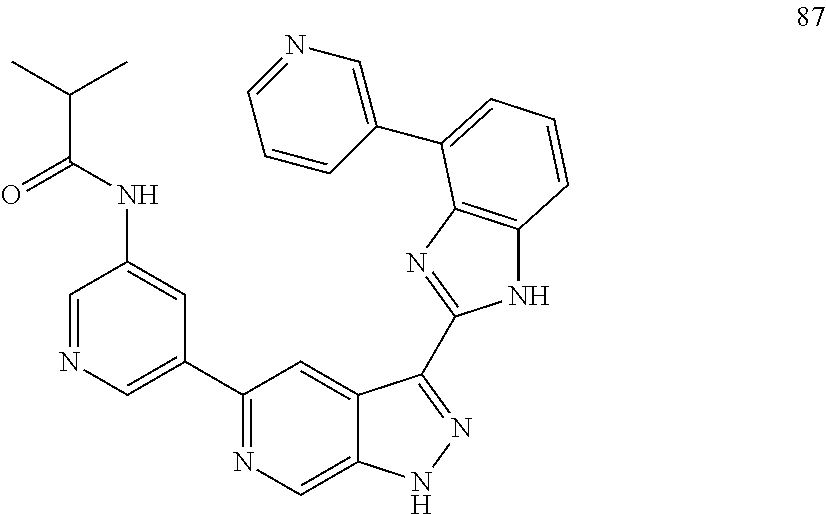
C1=NC=C(C2=NC=C3C(=C2)C(C2=NC4=C(N2)C=CC=C4C2=CN=CC=C2)=NN3)C=C1NC(C(C)C)=O
